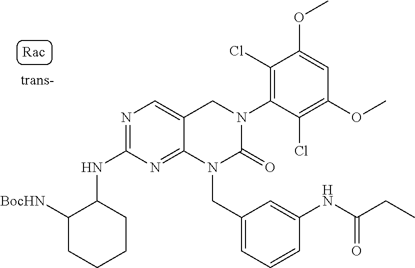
C1(NC2C([BocHN])CCCC2)=NC=C2C(=N1)N(CC1=CC=CC(NC(CC)=O)=C1)C(=O)N(C1=C(Cl)C(OC)=CC(OC)=C1Cl)C2
